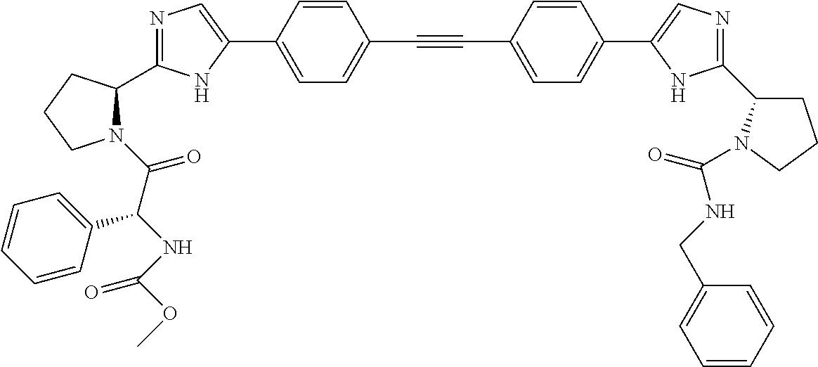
N1=C(C2N(C(C(NC(OC)=O)C3=CC=CC=C3)=O)CCC2)NC(C2=CC=C(C#CC3=CC=C(C4=CN=C(C5CCCN5C(=O)NCC5=CC=CC=C5)N4)C=C3)C=C2)=C1
